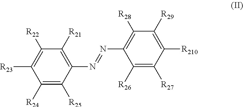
C1([R26])=C([R27])C([R210])=C([R29])C([R28])=C1N=NC1=C([R21])C([R22])=C([R23])C([R24])=C1[R25]
